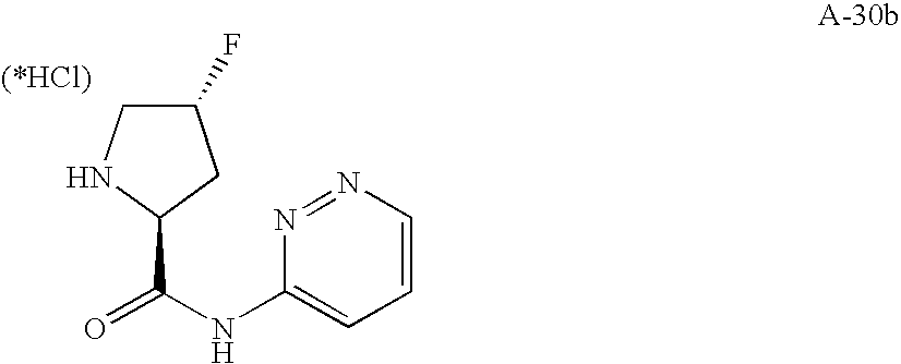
C1(F)CNC(C(NC2=CC=CN=N2)=O)C1
